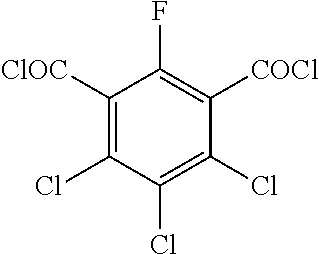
C1([ClOC])=C(Cl)C(Cl)=C(Cl)C([COCl])=C1F
